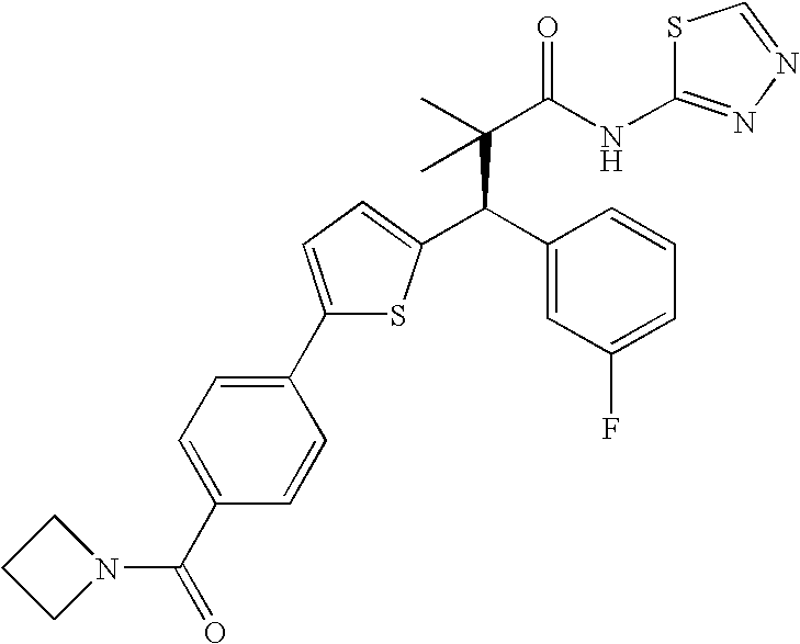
C(C(C)(C(NC1=NN=CS1)=O)C)(C1=CC(F)=CC=C1)C1=CC=C(C2=CC=C(C(=O)N3CCC3)C=C2)S1
